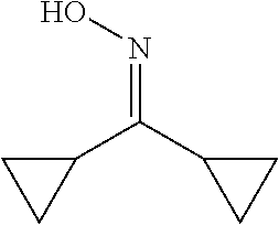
N(=C(C1CC1)C1CC1)O
